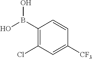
C1(B(O)O)=C(Cl)C=C([CF3])C=C1
